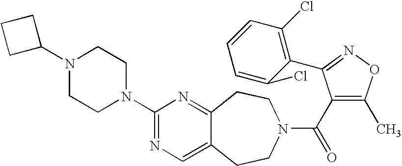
C1(N2CCN(C3=NC=C4C(=N3)CCN(C(=O)C3=C(C)ON=C3C3=C(Cl)C=CC=C3Cl)CC4)CC2)CCC1
